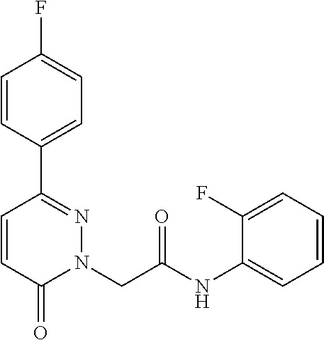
C1=CC(C2=NN(CC(NC3=CC=CC=C3F)=O)C(=O)C=C2)=CC=C1F
